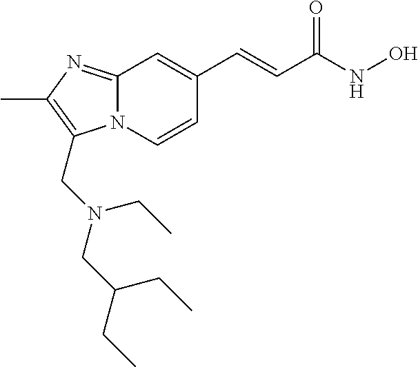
N12C(=NC(C)=C1CN(CC(CC)CC)CC)C=C(C=CC(NO)=O)C=C2
